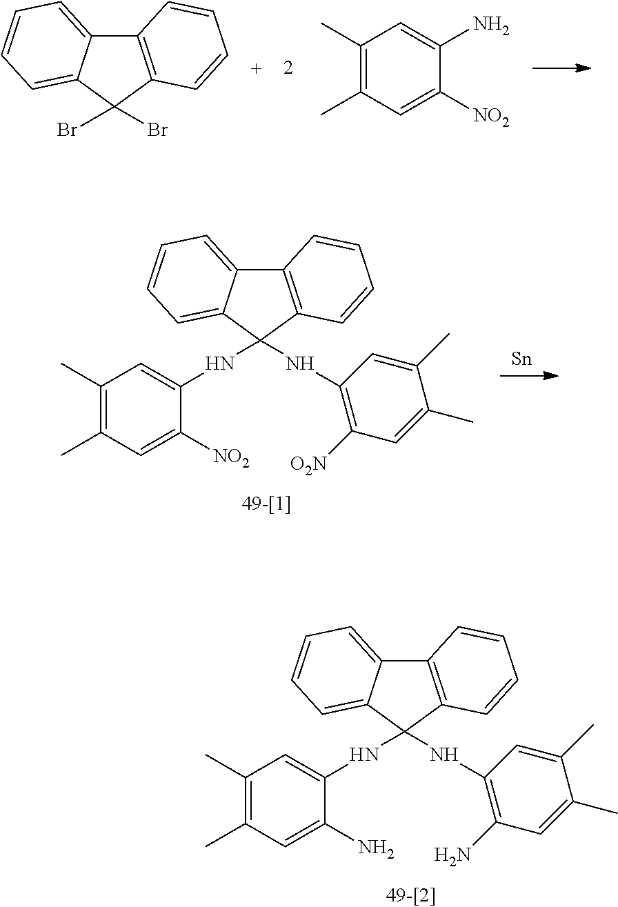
C12=C(C(Br)(Br)C3=CC=CC=C13)C=CC=C2.C1(C)=C(C)C=C([NO2])C(N)=C1.C12=C(C(NC3=C([O2N])C=C(C)C(C)=C3)(NC3=CC(C)=C(C)C=C3[NO2])C3=CC=CC=C13)C=CC=C2.[Sn].C12=C(C(NC3=C(N)C=C(C)C(C)=C3)(NC3=CC(C)=C(C)C=C3N)C3=CC=CC=C13)C=CC=C2
